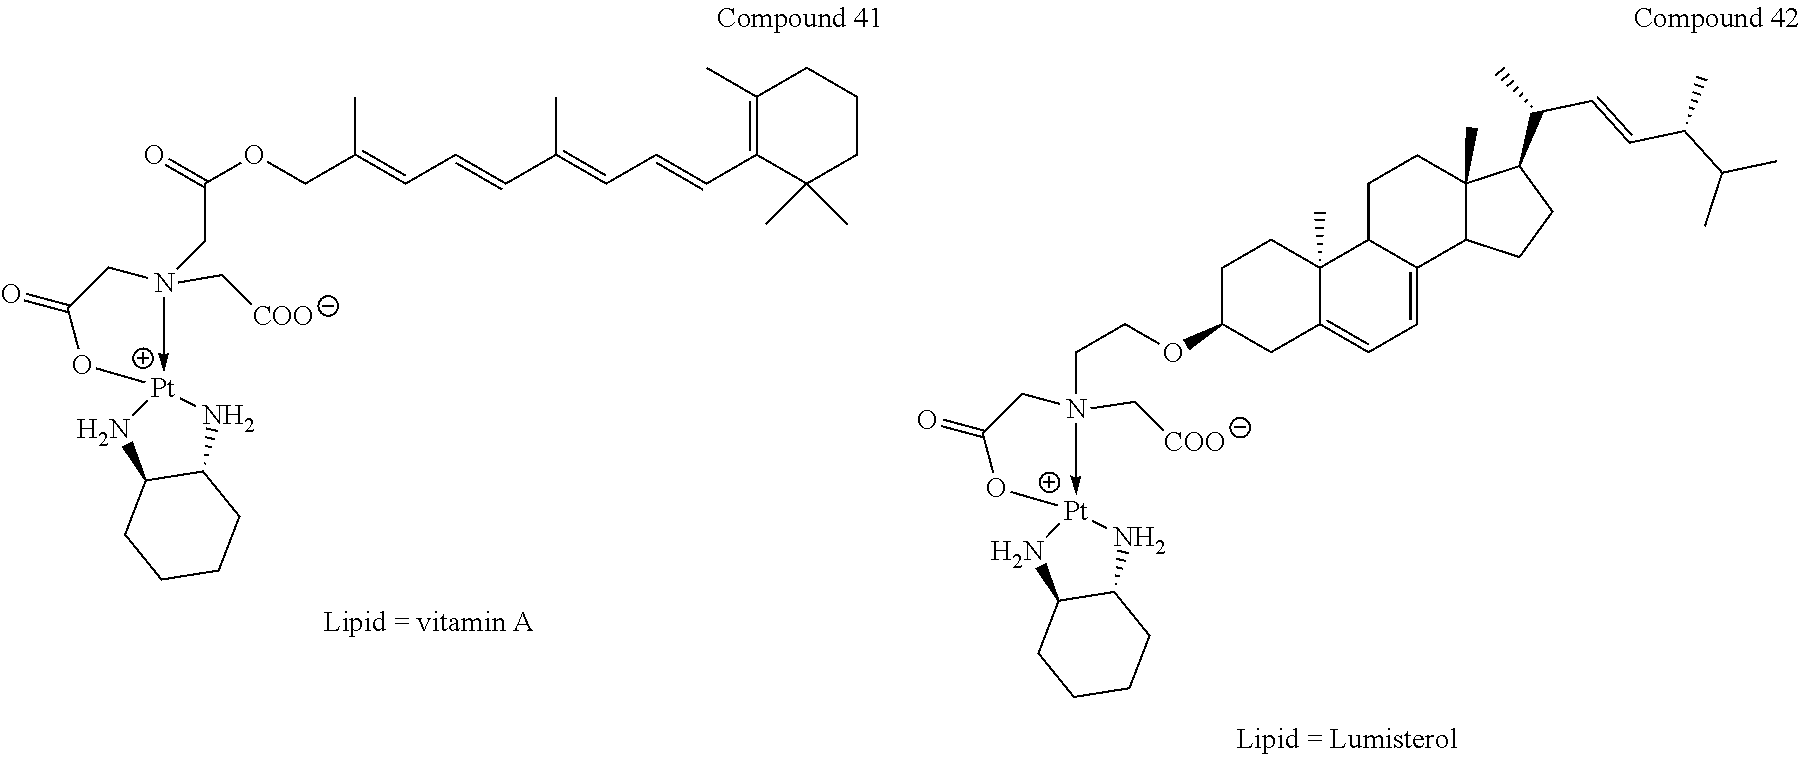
C(C(=CC=CC(=CC=CC1=C(C)CCCC1(C)C)C)C)OC(CN1(C[COO])->[Pt]2(OC(=O)C1)NC1C(N2)CCCC1)=O.N1(C[COO])(CCOC2CC3=CC=C4C(C3(C)CC2)CCC2(C)C4CCC2C(C)C=CC(C(C)C)C)->[Pt]2(OC(=O)C1)NC1C(N2)CCCC1
